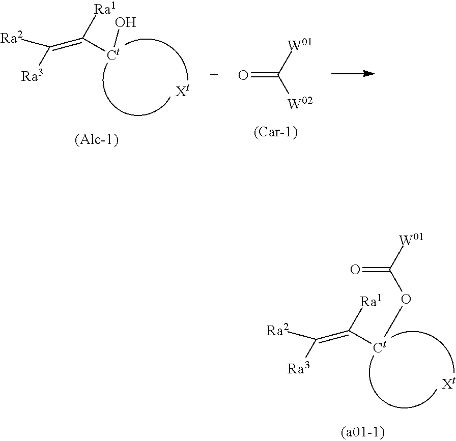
C(=C([Ra1])[Ct]OC(=O)[W01])([Ra2])[Ra3].C(=C([Ra1])[Ct]O)([Ra2])[Ra3].O=C([W01])[W02]
